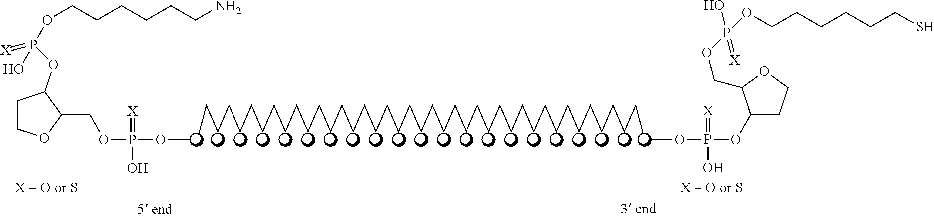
C1COC(COP(OC)(O)=[X])C1OP(O)(OCCCCCCN)=[X].C(CCCCCCCCCCCCCCCCCCCCCCCCCCCCCCCCCCCCCCC)C.COP(OC1CCOC1COP(O)(=[X])OCCCCCCS)(O)=[X]
